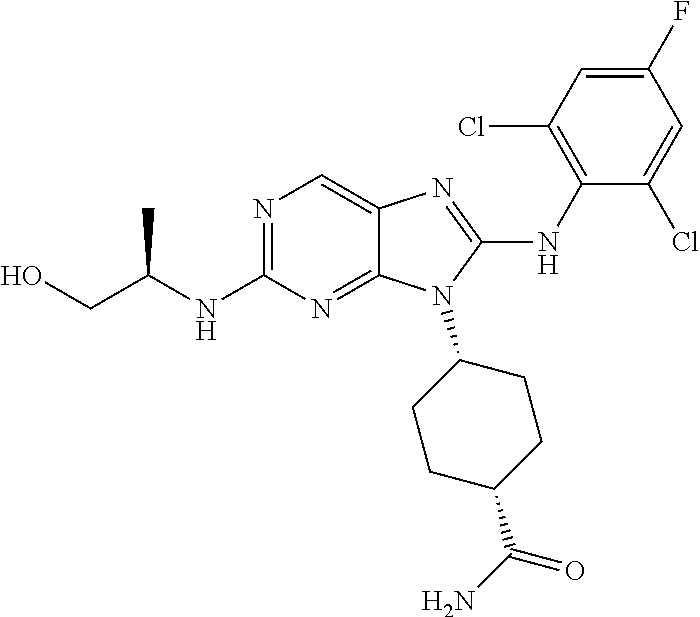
N1=C(NC(CO)C)N=C2C(=C1)N=C(NC1=C(Cl)C=C(F)C=C1Cl)N2C1CCC(C(N)=O)CC1
